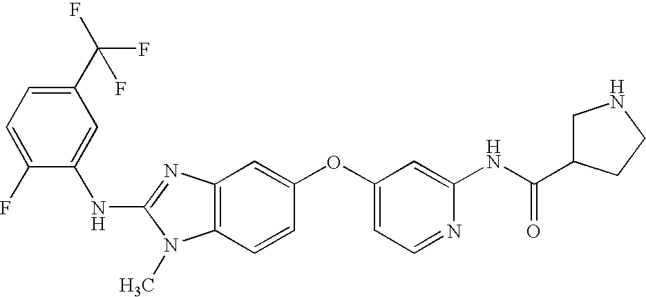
N(C1=NC2=C(N1C)C=CC(OC1=CC=NC(NC(C3CNCC3)=O)=C1)=C2)C1=CC(C(F)(F)F)=CC=C1F
